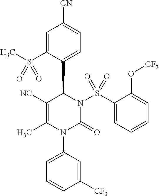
C1=C(S(C)(=O)=O)C(C2C([NC])=C(C)N(C3=CC=CC([CF3])=C3)C(=O)N2S(C2=CC=CC=C2O[CF3])(=O)=O)=CC=C1[CN]
